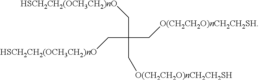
C(C(C[O(CH2CH2O)nCH2CH2SH])(C[HSCH2CH2(OCH3CH2)nO])C[O(CH2CH2O)nCH2CH2SH])[HSCH2CH2(OCH3CH2)nO]
